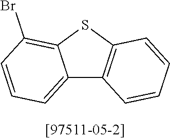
C12=CC=CC(Br)=C1SC1=C2C=CC=C1
